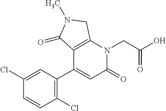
C1=C(Cl)C=CC(Cl)=C1C1=CC(=O)N(CC(O)=O)C2=C1C(=O)N(C)C2
